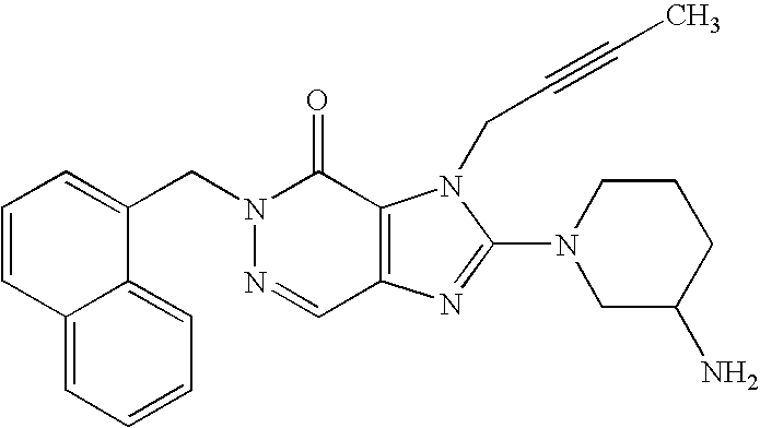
C12=CC=CC=C1C(CN1N=CC3=C(C1=O)N(CC#CC)C(N1CC(N)CCC1)=N3)=CC=C2
